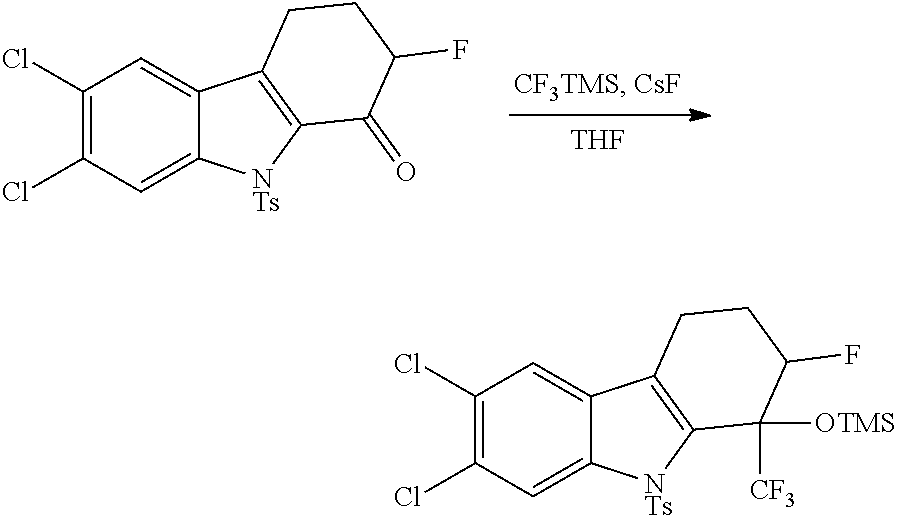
[THF].C1(Cl)=C(Cl)C=C2C(=C1)C1=C([NTs]2)C(=O)C(F)CC1.C1(Cl)=C(Cl)C=C2C(=C1)C1=C([NTs]2)C([OTMS])([CF3])C(F)CC1
